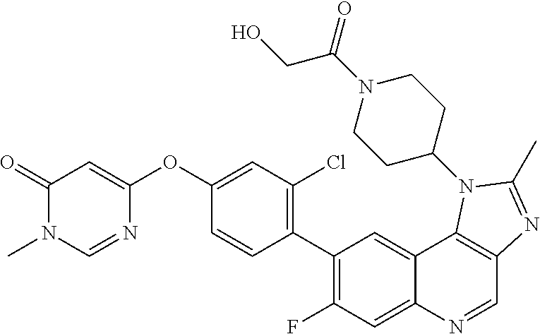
C1(=O)N(C)C=NC(OC2=CC(Cl)=C(C3=C(F)C=C4C(=C3)C3=C(C=N4)N=C(C)N3C3CCN(C(CO)=O)CC3)C=C2)=C1
